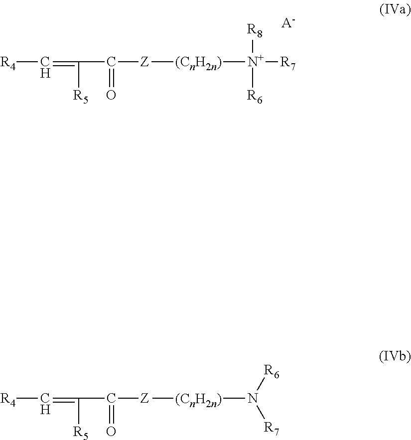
[R4]C=C([R5])C([Z][(CnH2n)][N+]([R8])([R6])[R7])=O.[A-].[R4]C=C([R5])C([Z][(CnH2n)]N([R7])[R6])=O
